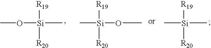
C[Si](OC)([R19])[R20].C[Si](C)([R20])[R19].CO[Si](C)([R19])[R20]
